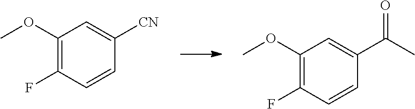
C1(OC)=C(F)C=CC([CN])=C1.C1(OC)=C(F)C=CC(C(C)=O)=C1
